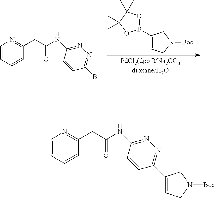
BrC1=NN=C(NC(CC2=NC=CC=C2)=O)C=C1.C1(B2OC(C)(C)C(C)(C)O2)=CCN([Boc])C1.C1(C2=NN=C(NC(CC3=NC=CC=C3)=O)C=C2)=CCN([Boc])C1
